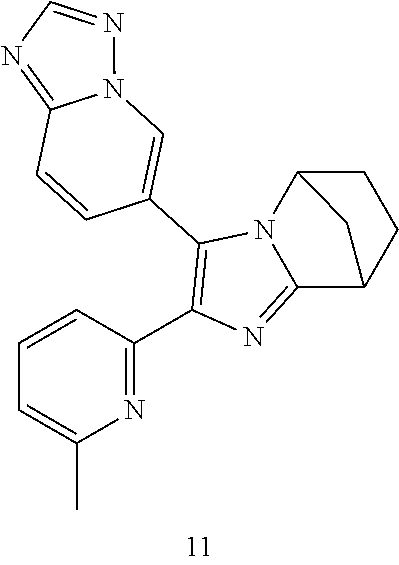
C1=CC(C2=C(C3=CN4C(=NC=N4)C=C3)N3C(=N2)C2CCC3C2)=NC(C)=C1
